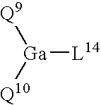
[Ga]([L14])([Q10])[Q9]
